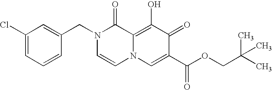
C1(Cl)=CC=CC(CN2C=CN3C(=C(O)C(=O)C(C(=O)OCC(C)(C)C)=C3)C2=O)=C1
